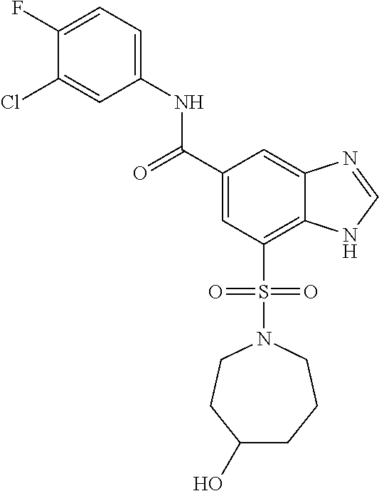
C(C1=CC(S(N2CCC(O)CCC2)(=O)=O)=C2C(=C1)N=CN2)(=O)NC1=CC=C(F)C(Cl)=C1
